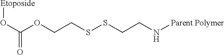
[Etoposide]OC(OCCSSCCN[Parent Polymer])=O
